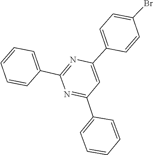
C1=CC(C2=NC(C3=CC=C(Br)C=C3)=CC(C3=CC=CC=C3)=N2)=CC=C1
